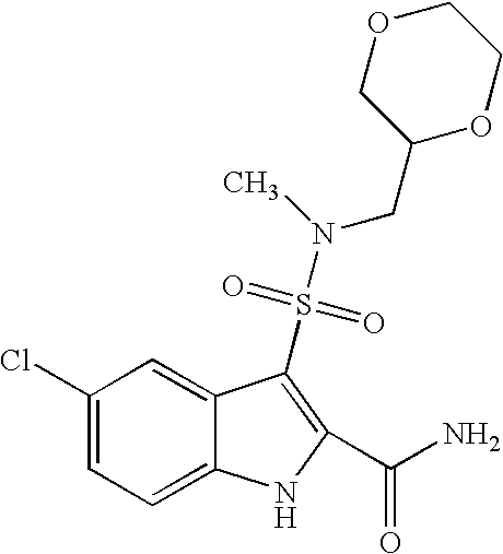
C1(Cl)=CC=C2C(=C1)C(S(N(C)CC1OCCOC1)(=O)=O)=C(C(N)=O)N2
